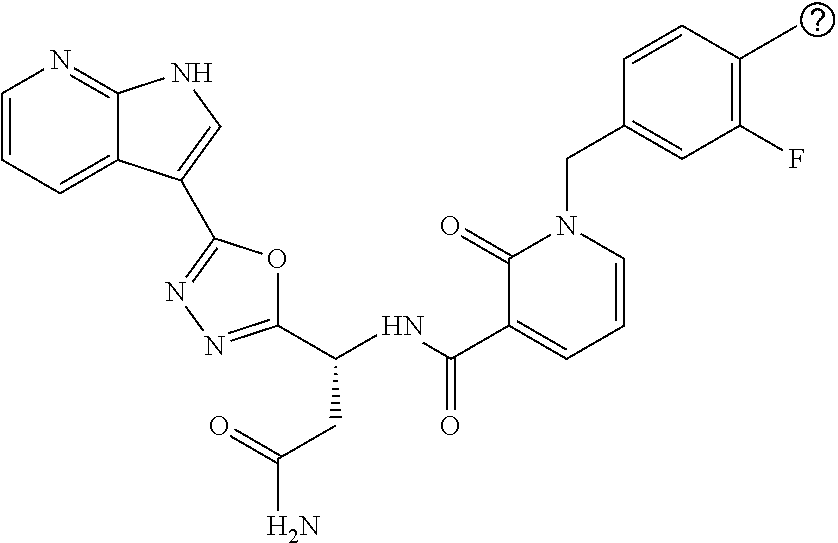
C1(C(NC(C2=CC=CN(CC3=CC(F)=C(C)C=C3)C2=O)=O)CC(N)=O)=NN=C(C2=CNC3=NC=CC=C32)O1
